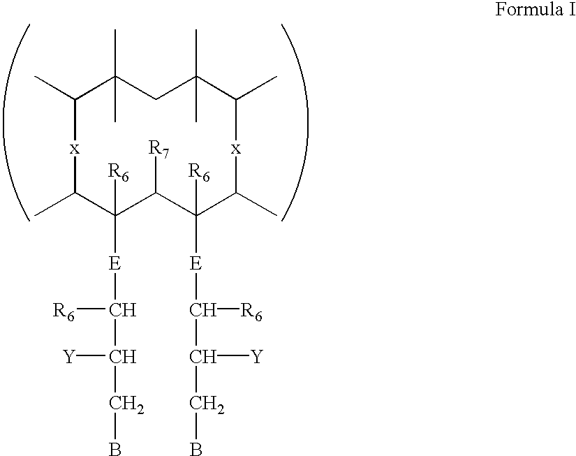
CC1[x]C(C)C([E]C([R6])C([Y])CB)([R6])C([R7])C([E]C([R6])C([Y])CB)([R6])C(C)[x]C(C)C(C)(C)CC1(C)C
